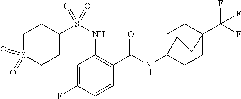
C1=C(F)C=CC(C(=O)NC23CCC(C(F)(F)F)(CC2)CC3)=C1NS(C1CCS(=O)(=O)CC1)(=O)=O
